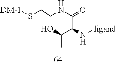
[DM-1]SCCNC(=O)C(N[ligand])C(O)C
